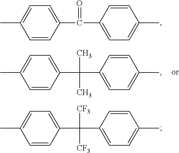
CC1=CC=C(C(C2=CC=C(C)C=C2)=O)C=C1.CC1=CC=C(C(C2=CC=C(C)C=C2)([CF3])[CF3])C=C1.CC1=CC=C(C(C2=CC=C(C)C=C2)(C)C)C=C1
